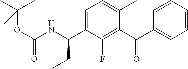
C1=CC(C(C2=C(F)C(C(NC(OC(C)(C)C)=O)CC)=CC=C2C)=O)=CC=C1
